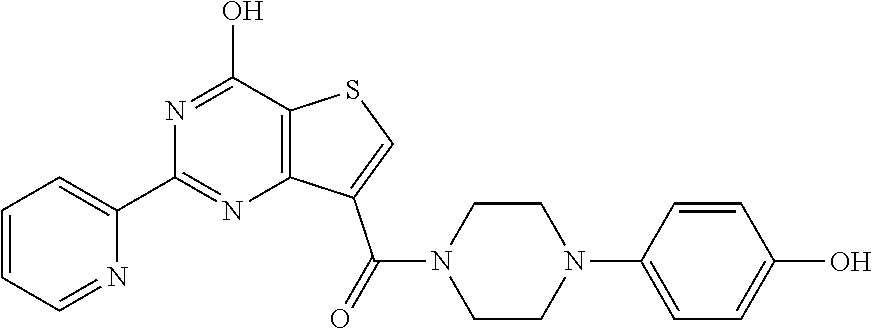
C1=CC=NC(C2=NC3=C(C(O)=N2)SC=C3C(N2CCN(C3=CC=C(O)C=C3)CC2)=O)=C1
